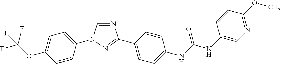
C1=C(OC(F)(F)F)C=CC(N2C=NC(C3=CC=C(NC(NC4=CN=C(OC)C=C4)=O)C=C3)=N2)=C1
